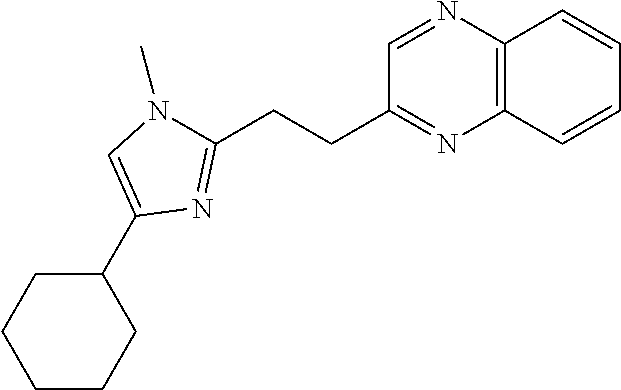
C1CCC(C2=CN(C)C(CCC3=NC4=C(N=C3)C=CC=C4)=N2)CC1
